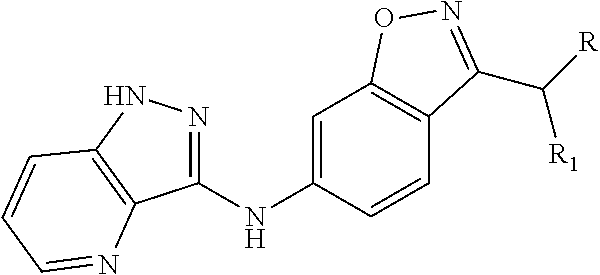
C1=C(NC2=NNC3=C2N=CC=C3)C=CC2=C1ON=C2C([R])[R1]
